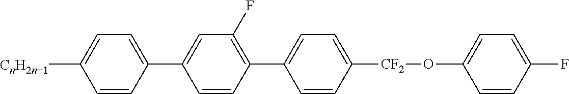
C1([CnH2n+1])=CC=C(C2=CC(F)=C(C3=CC=C([CF2]OC4=CC=C(F)C=C4)C=C3)C=C2)C=C1
